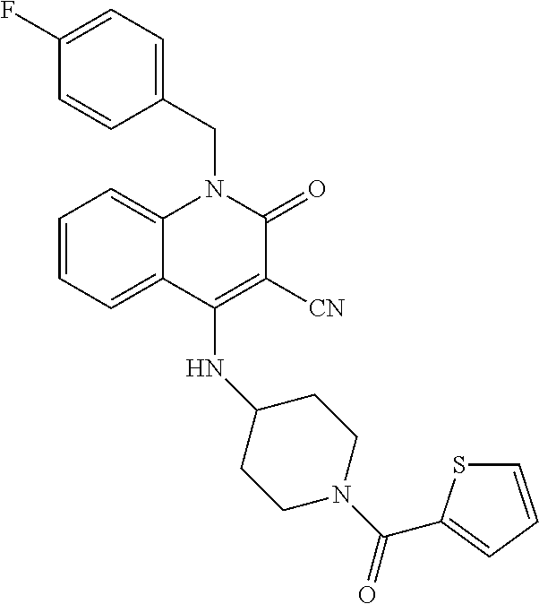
C1=CC=C2C(=C1)N(CC1=CC=C(F)C=C1)C(=O)C([CN])=C2NC1CCN(C(=O)C2=CC=CS2)CC1
